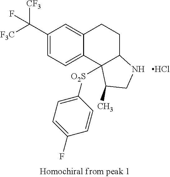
Cl.C1(C([F3C])([CF3])F)=CC=C2C(=C1)CCC1NCC(C)C21[O2S]C1=CC=C(F)C=C1
